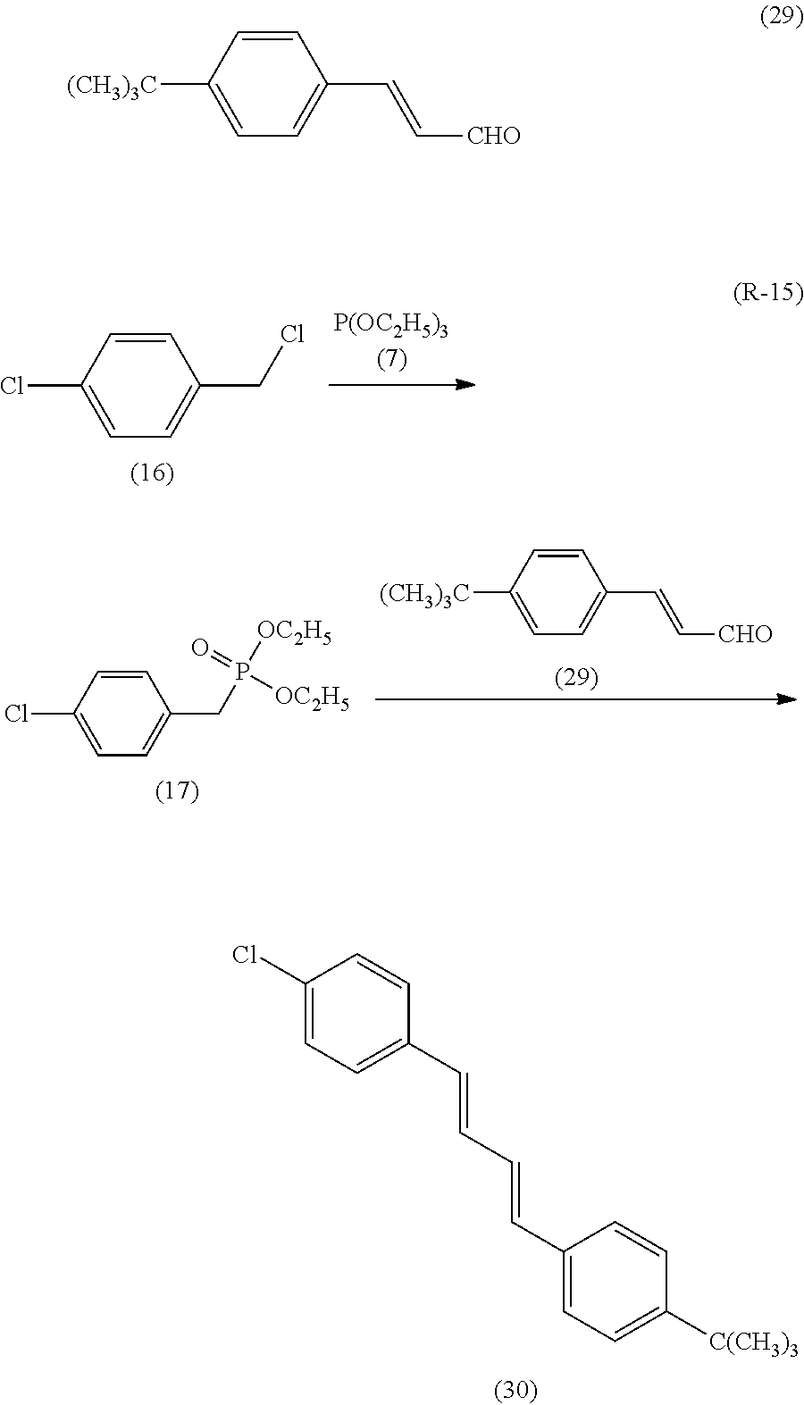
C1=CC(Cl)=CC=C1CCl.[(CH3)3C]C1=CC=C(C=C[CHO])C=C1.C1=CC(Cl)=CC=C1CP([OC2H5])(=O)[OC2H5].C1(Cl)=CC=C(C=CC=CC2=CC=C([C(CH3)3])C=C2)C=C1.C1=CC([(CH3)3C])=CC=C1C=C[CHO]
